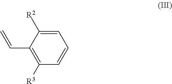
C(C1=C([R3])C=CC=C1[R2])=C
